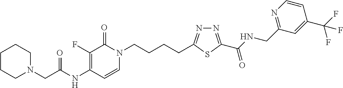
C1(NC(=O)CN2CCCCC2)=C(F)C(=O)N(CCCCC2=NN=C(C(NCC3=NC=CC(C(F)(F)F)=C3)=O)S2)C=C1
